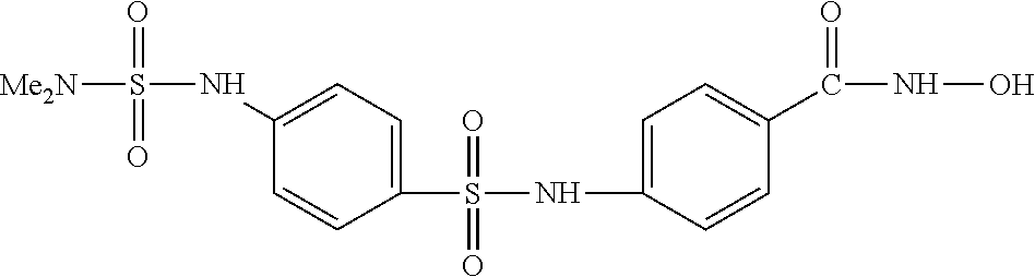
C1(S(NC2=CC=C(C(NO)=O)C=C2)(=O)=O)=CC=C(NS([Me2N])(=O)=O)C=C1
